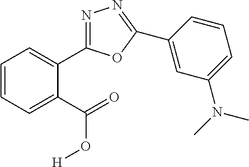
C1=CC=C(C(O[H])=O)C(C2=NN=C(C3=CC(N(C)C)=CC=C3)O2)=C1
